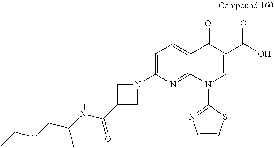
C1=C(N2CC(C(NC(C)COCC)=O)C2)N=C2C(=C1C)C(=O)C(C(O)=O)=CN2C1=NC=CS1
